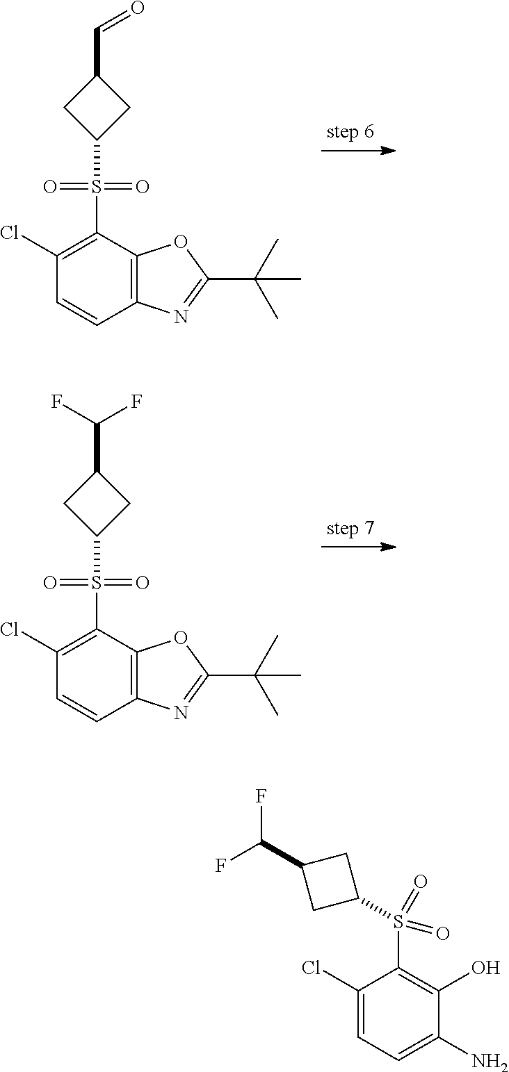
C1(S(C2CC(C(F)F)C2)(=O)=O)=C(Cl)C=CC2=C1OC(C(C)(C)C)=N2.C1(S(C2CC(C=O)C2)(=O)=O)=C(Cl)C=CC2=C1OC(C(C)(C)C)=N2.C1(S(C2CC(C(F)F)C2)(=O)=O)=C(O)C(N)=CC=C1Cl
